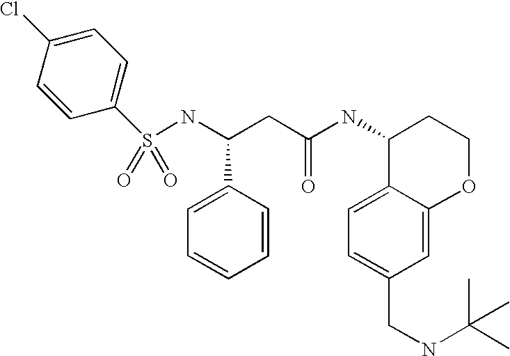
S(NC(CC(NC1C2=CC=C(CNC(C)(C)C)C=C2OCC1)=O)C1=CC=CC=C1)(=O)(=O)C1=CC=C(Cl)C=C1
